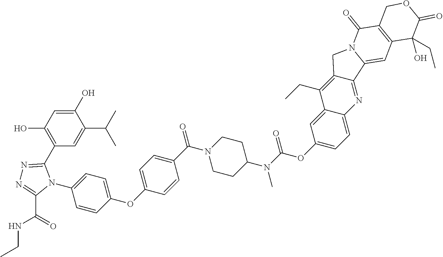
C1(N2C(C3=C(O)C=C(O)C(C(C)C)=C3)=NN=C2C(=O)NCC)=CC=C(OC2=CC=C(C(N3CCC(N(C)C(OC4=CC=C5C(=C4)C(CC)=C4C(=N5)C5=CC6=C(C(=O)N5C4)COC(=O)C6(CC)O)=O)CC3)=O)C=C2)C=C1
